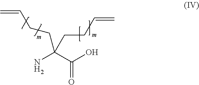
NC(C(O)=O)(CCC=C)CCC=C
